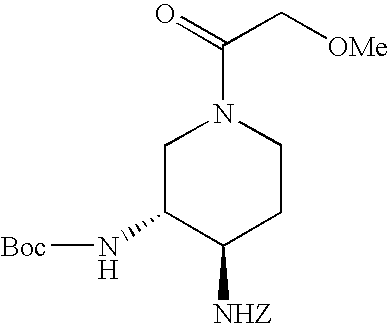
C1C(N[Boc])C([NHZ])CCN1C(=O)C[OMe]
